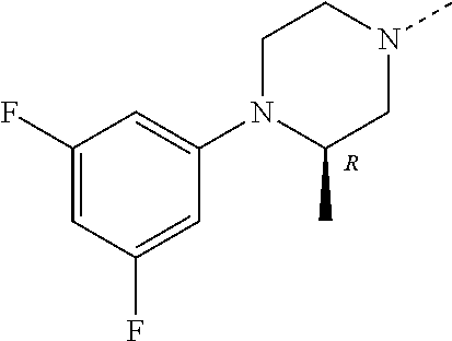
C1(N2CCN(C)CC2C)=CC(F)=CC(F)=C1.[R]
